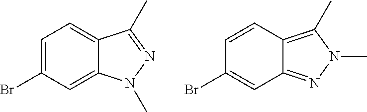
C1=C(Br)C=C2C(=C1)C(C)=NN2C.C1=CC2=C(C)N(C)N=C2C=C1Br
